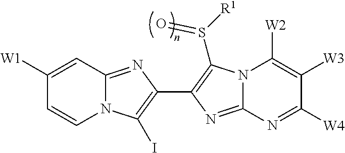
C1([W1])=CC2=NC(C3=C(S([R1])=O)N4C(=N3)N=C([W4])C([W3])=C4[W2])=C(I)N2C=C1
